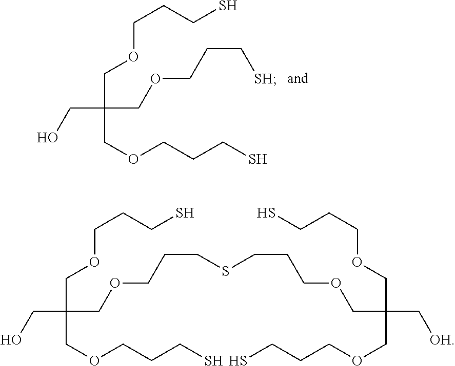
OCC(COCCC[SH])(COCCCS)COCCCS.OCC(COCCCSCCCOCC(C[OH])(COCCCS)COCCCS)(COCCCS)COCCCS
